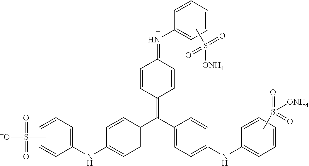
CS(=O)(=O)[ONH4].C1=CC=CC=C1NC1=CC=C(C(C2=CC=C(NC3=CC=CC=C3)C=C2)=C2C=CC(=NC3=CC=CC=C3)C=C2)C=C1.CS([-O])(=O)=O.CS([ONH4])(=O)=O
